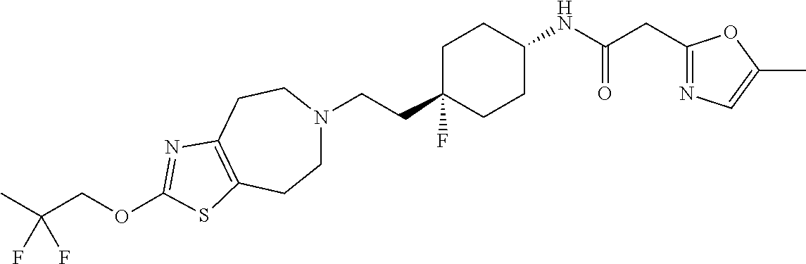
C(CC1(F)CCC(NC(CC2=NC=C(C)O2)=O)CC1)N1CCC2=C(CC1)N=C(OCC(C)(F)F)S2
